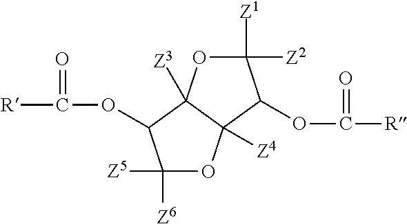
C1([Z1])([Z2])OC2([Z3])C([Z4])(C1OC([R])=O)OC([Z6])([Z5])C2OC([R])=O
